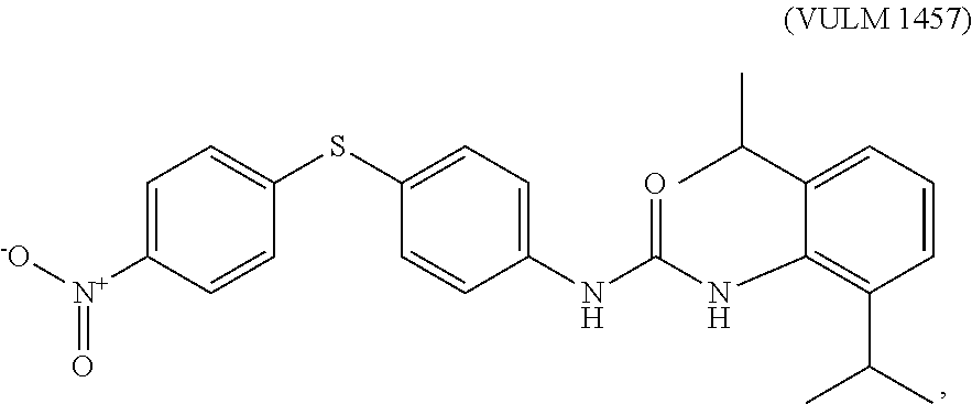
C1=C([N+]([-O])=O)C=CC(SC2=CC=C(NC(NC3=C(C(C)C)C=CC=C3C(C)C)=O)C=C2)=C1
